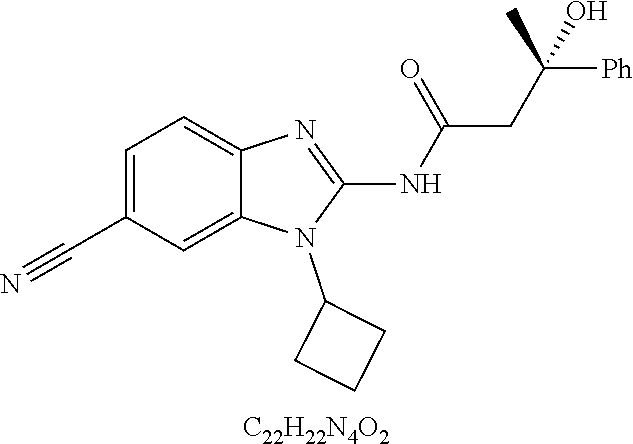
C1=C(C#N)C=C2C(=C1)N=C(NC(CC([Ph])(C)O)=O)N2C1CCC1.[C22H22N4O2]
